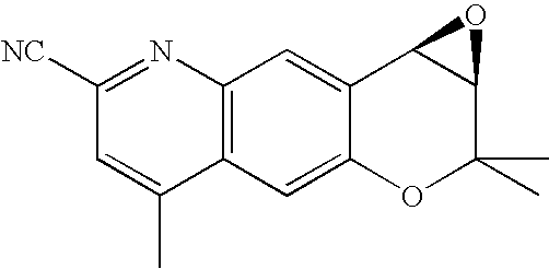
C1([NC])=NC2=C(C(C)=C1)C=C1C(=C2)C2C(C(C)(C)O1)O2
